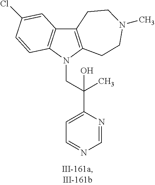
C12=C(N(CC(C3=CC=NC=N3)(O)C)C3=C1C=C(Cl)C=C3)CCN(C)CC2
